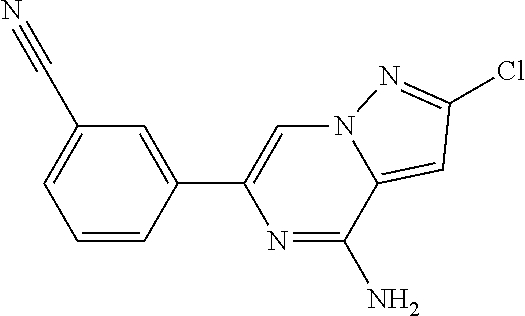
C1=C(C2=CN3C(=CC(Cl)=N3)C(N)=N2)C=CC=C1C#N
